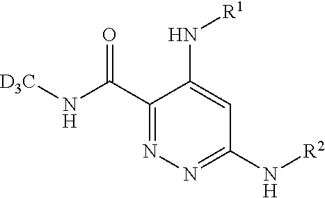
N(C(C1=NN=C(N[R2])C=C1N[R1])=O)[D3C]
